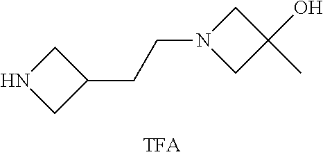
N1CC(CCN2CC(O)(C)C2)C1
